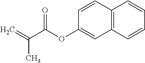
C=C(C(OC1=CC2=C(C=C1)C=CC=C2)=O)C
